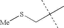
[Me]SCC(C)(C)C
